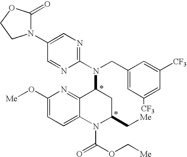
C1=C(N2C(=O)OCC2)C=NC(N(CC2=CC([CF3])=CC([CF3])=C2)C2C3=NC(O[Me])=CC=C3N(C(=O)OC[Me])C(C[Me])C2)=N1
